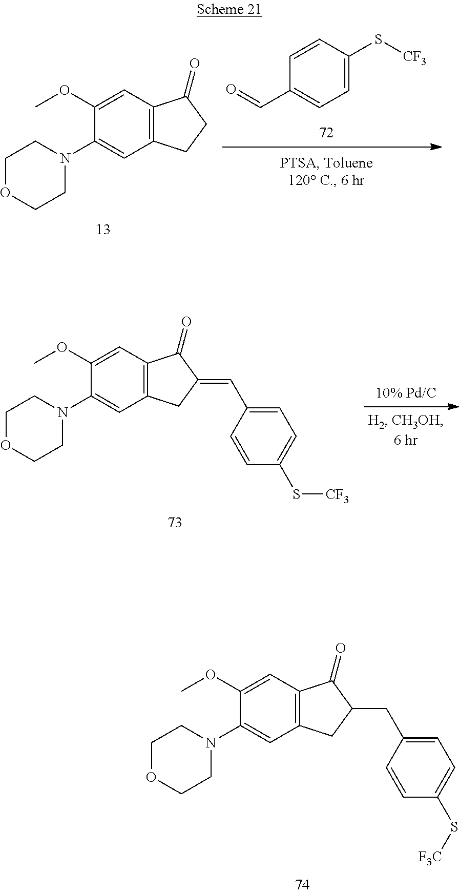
C1=CC(S[CF3])=CC=C1C=O.C12=C(CCC1=O)C=C(N1CCOCC1)C(OC)=C2.C1=C(C=C2CC3=C(C2=O)C=C(OC)C(N2CCOCC2)=C3)C=CC(S[CF3])=C1.C1=C(CC2CC3=C(C2=O)C=C(OC)C(N2CCOCC2)=C3)C=CC(S[F3C])=C1
